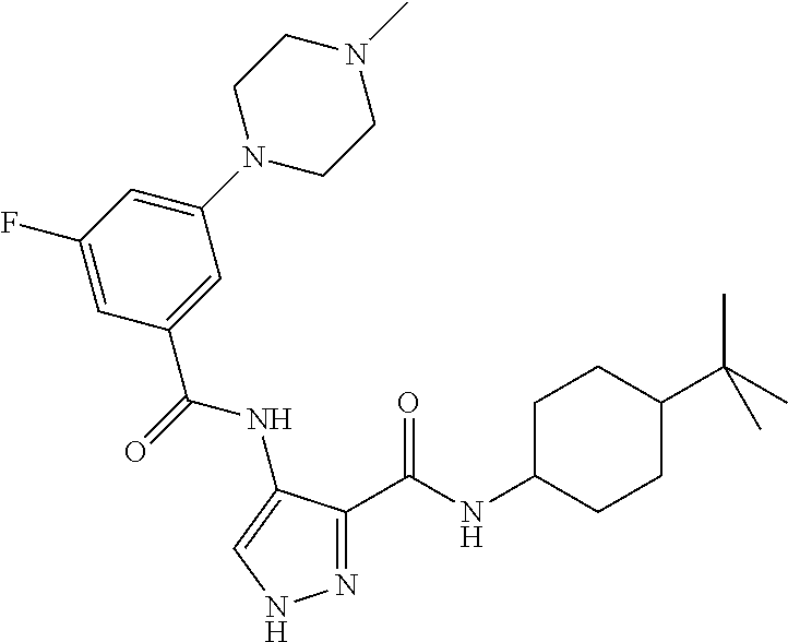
N1=C(C(NC2CCC(C(C)(C)C)CC2)=O)C(NC(=O)C2=CC(N3CCN(C)CC3)=CC(F)=C2)=CN1
